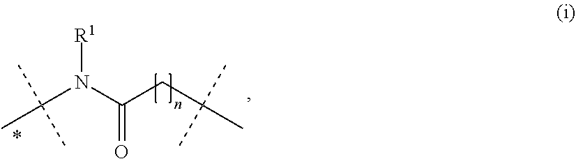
CC(N(C(=O)CC(C)(C)C)[R1])(C)C
